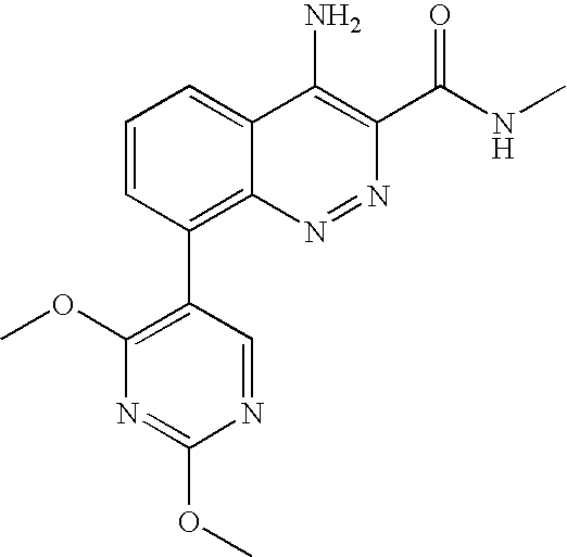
C1(C2=C3C(=CC=C2)C(N)=C(C(NC)=O)N=N3)=C(OC)N=C(OC)N=C1
